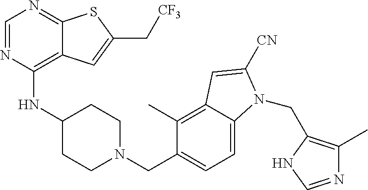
C1=NC(NC2CCN(CC3=CC=C4C(=C3C)C=C([CN])N4CC3=C(C)N=CN3)CC2)=C2C(=N1)SC(C[CF3])=C2
